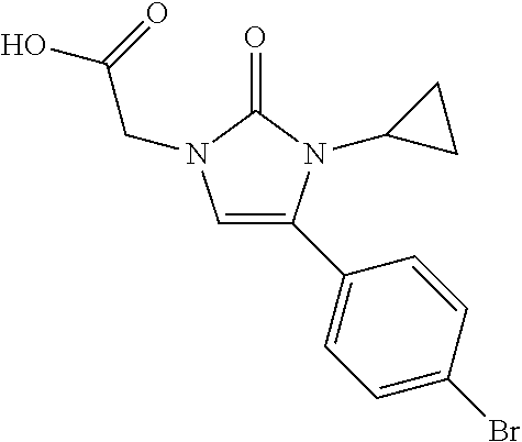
C1=C(C2=CC=C(Br)C=C2)N(C2CC2)C(=O)N1CC(=O)O
